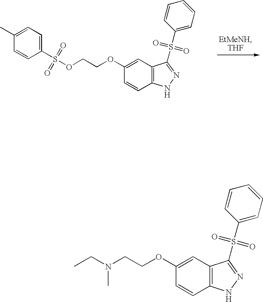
C1(C)=CC=C(S(=O)(=O)OCCOC2=CC3=C(C=C2)NN=C3S(=O)(=O)C2=CC=CC=C2)C=C1.C1=CC2=C(C=C1OCCN(CC)C)C(S(=O)(=O)C1=CC=CC=C1)=NN2
